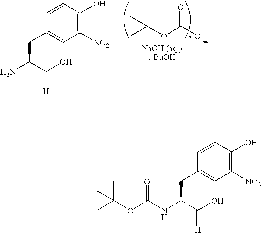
C(OC(C)(C)C)(O)=O.C1([NO2])=C(O)C=CC(CC(N)C(O)=[H])=C1.C(OC(C)(C)C)(NC(CC1=CC([NO2])=C(O)C=C1)C(O)=[H])=O
